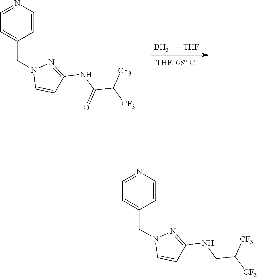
N1=C(NCC([CF3])[CF3])C=CN1CC1=CC=NC=C1.N1=C(NC(C([CF3])[CF3])=O)C=CN1CC1=CC=NC=C1.B[THF]
